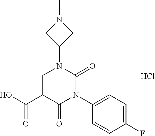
C1=C(C(=O)O)C(=O)N(C2=CC=C(F)C=C2)C(=O)N1C1CN(C)C1.Cl
